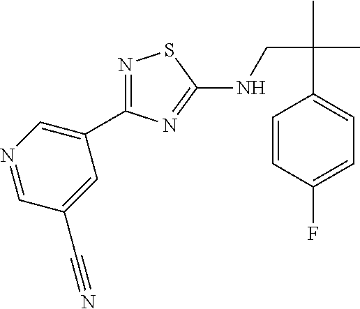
N1=C(C2=CN=CC(C#N)=C2)N=C(NCC(C)(C)C2=CC=C(F)C=C2)S1
